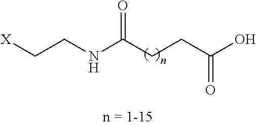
[X]CCNC(CCC(O)=O)=O
